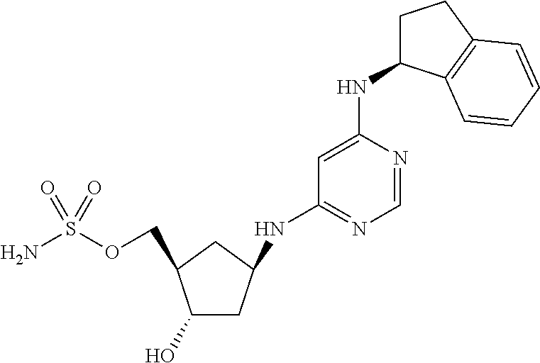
C1(O)C(COS(N)(=O)=O)CC(NC2=NC=NC(NC3CCC4=C3C=CC=C4)=C2)C1
